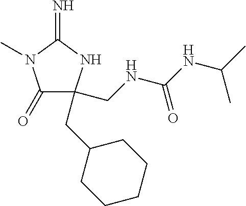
C1(=O)C(CNC(NC(C)C)=O)(CC2CCCCC2)NC(=N)N1C
